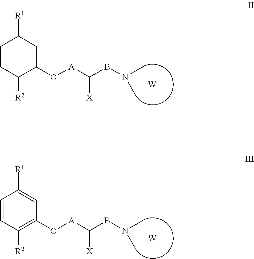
C1CC([R2])C(O[A]C(BN(C)C)[X])CC1[R1].[W].C1=CC([R2])=C(O[A]C(BN(C)C)[X])C=C1[R1].[W]
